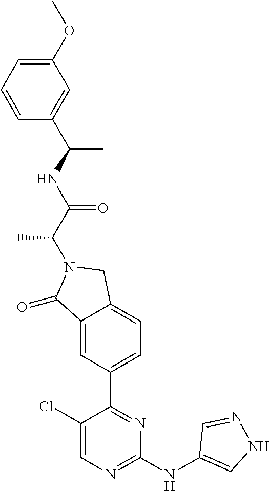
C1(=O)C2=CC(C3=NC(NC4=CNN=C4)=NC=C3Cl)=CC=C2CN1C(C(NC(C1=CC(OC)=CC=C1)C)=O)C
